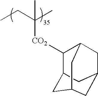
CCC(C)([CO2]C1C2CC3CC(CC1C3)C2)C
